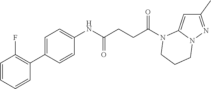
C1(C)=NN2C(=C1)N(C(CCC(NC1=CC=C(C3=C(F)C=CC=C3)C=C1)=O)=O)CCC2
